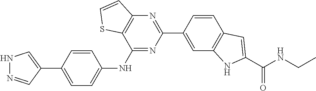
C1=C(C2=CNN=C2)C=CC(NC2=NC(C3=CC4=C(C=C3)C=C(C(NCC)=O)N4)=NC3=C2SC=C3)=C1
